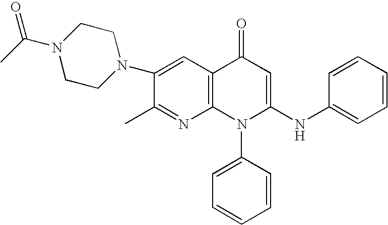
C1(C)=NC2=C(C=C1N1CCN(C(C)=O)CC1)C(=O)C=C(NC1=CC=CC=C1)N2C1=CC=CC=C1
